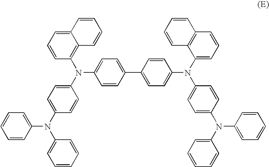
C1=CC2=CC=CC(N(C3=CC=C(N(C4=CC=CC=C4)C4=CC=CC=C4)C=C3)C3=CC=C(C4=CC=C(N(C5=CC=CC6=C5C=CC=C6)C5=CC=C(N(C6=CC=CC=C6)C6=CC=CC=C6)C=C5)C=C4)C=C3)=C2C=C1
